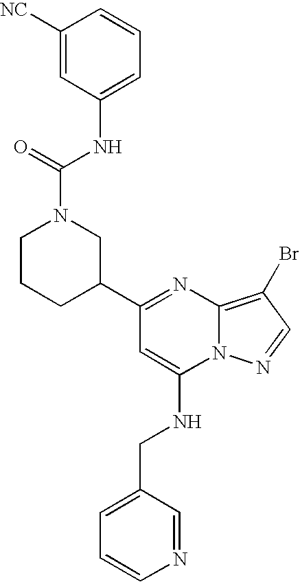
C1(C2=NC3=C(Br)C=NN3C(NCC3=CC=CN=C3)=C2)CN(C(NC2=CC=CC([NC])=C2)=O)CCC1
